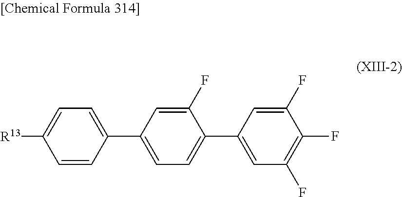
C1=CC(C2=CC=C(C3=CC(F)=C(F)C(F)=C3)C(F)=C2)=CC=C1[R13]
